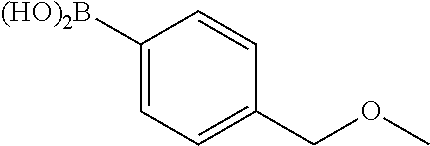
C1([(HO)2B])=CC=C(COC)C=C1
